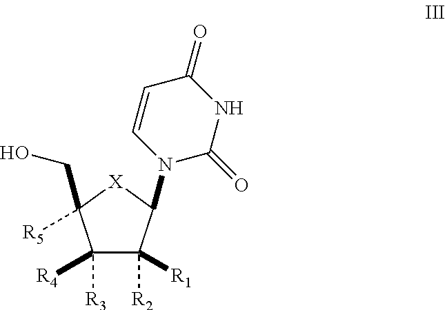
[R3]C1([R4])C([R2])([R1])C(N2C=CC(=O)NC2=O)[X]C1([R5])CO
